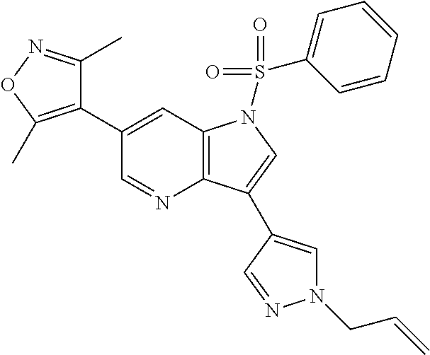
C1(C2=C(C)ON=C2C)=CC2=C(N=C1)C(C1=CN(CC=C)N=C1)=CN2S(=O)(=O)C1=CC=CC=C1
